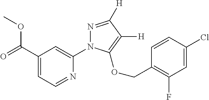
C1(C(=O)OC)=CC=NC(N2N=C([H])C([H])=C2OCC2=C(F)C=C(Cl)C=C2)=C1
